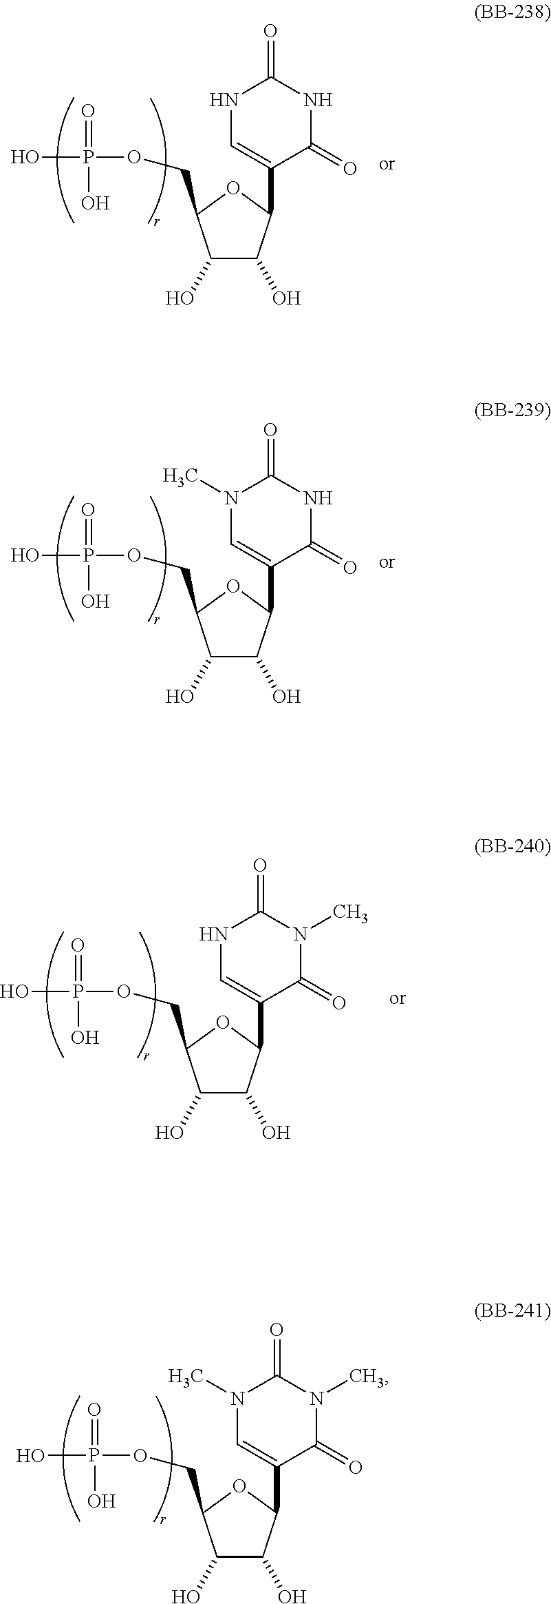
C1(O)C(O)C(C2=CN(C)C(=O)N(C)C2=O)OC1COP(O)(=O)O.C1(O)C(O)C(C2=CNC(=O)NC2=O)OC1COP(O)(=O)O.C1(O)C(O)C(C2=CN(C)C(=O)NC2=O)OC1COP(O)(=O)O.C1(O)C(O)C(C2=CNC(=O)N(C)C2=O)OC1COP(O)(=O)O
